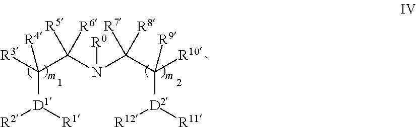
[D1](C([R3])(C(N(C(C([R10])([D2]([R11])[R12])[R9])([R7])[R8])[R0])([R5])[R6])[R4])([R1])[R2]
